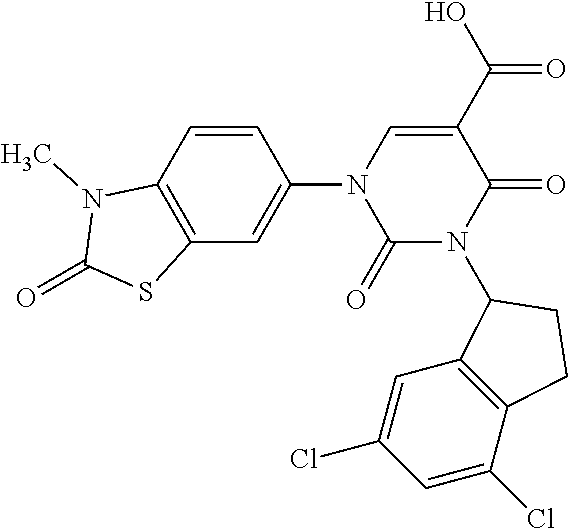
C12=C(C=C(N3C(=O)N(C4C5=C(C(Cl)=CC(Cl)=C5)CC4)C(=O)C(C(O)=O)=C3)C=C1)SC(=O)N2C
